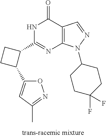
N1C(C2CCC2C2=CC(C)=NO2)=NC2=C(C1=O)C=NN2C1CCC(F)(F)CC1
